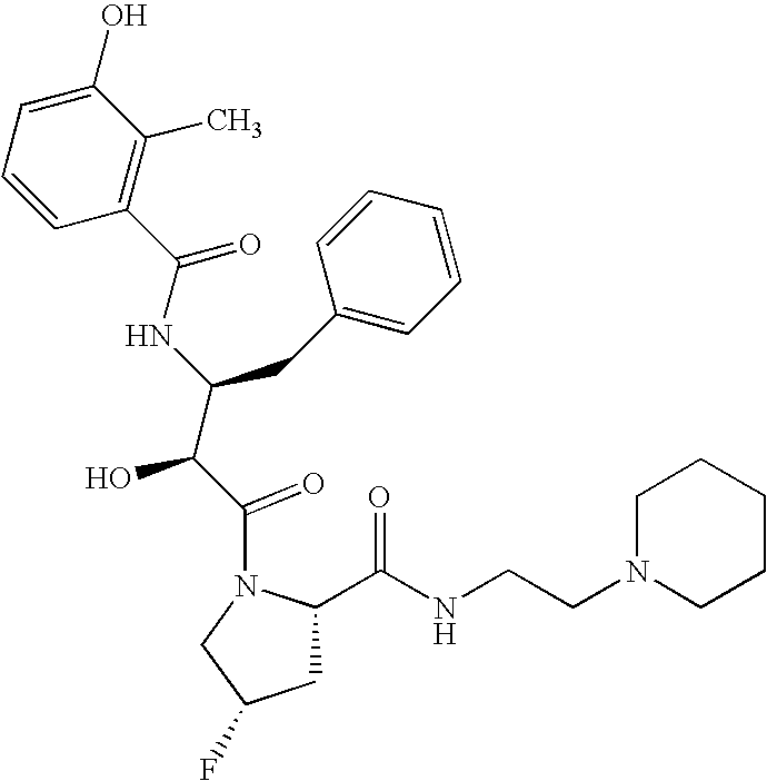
C1=CC(C(=O)NC(C(C(=O)N2CC(F)CC2C(NCCN2CCCCC2)=O)O)CC2=CC=CC=C2)=C(C)C(O)=C1
